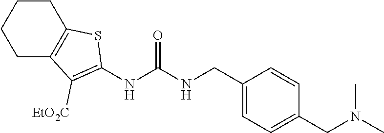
C1CC2=C(CC1)C([EtO2C])=C(NC(NCC1=CC=C(CN(C)C)C=C1)=O)S2
